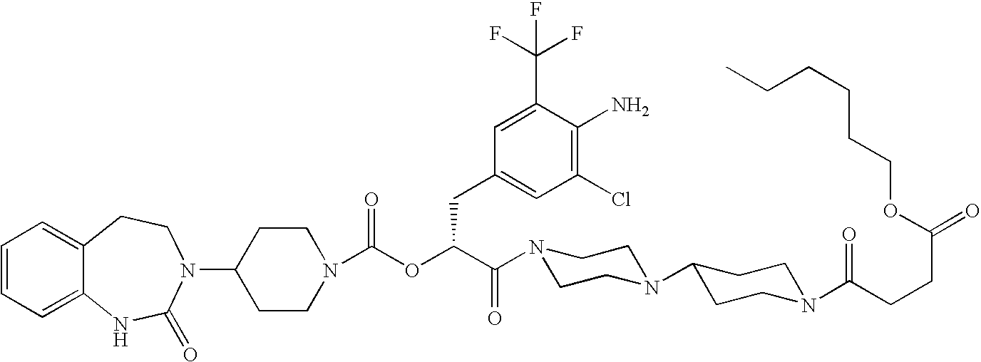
C1(N2C(=O)NC3=CC=CC=C3CC2)CCN(C(OC(C(=O)N2CCN(C3CCN(C(CCC(=O)OCCCCCC)=O)CC3)CC2)CC2=CC(Cl)=C(N)C(C(F)(F)F)=C2)=O)CC1
